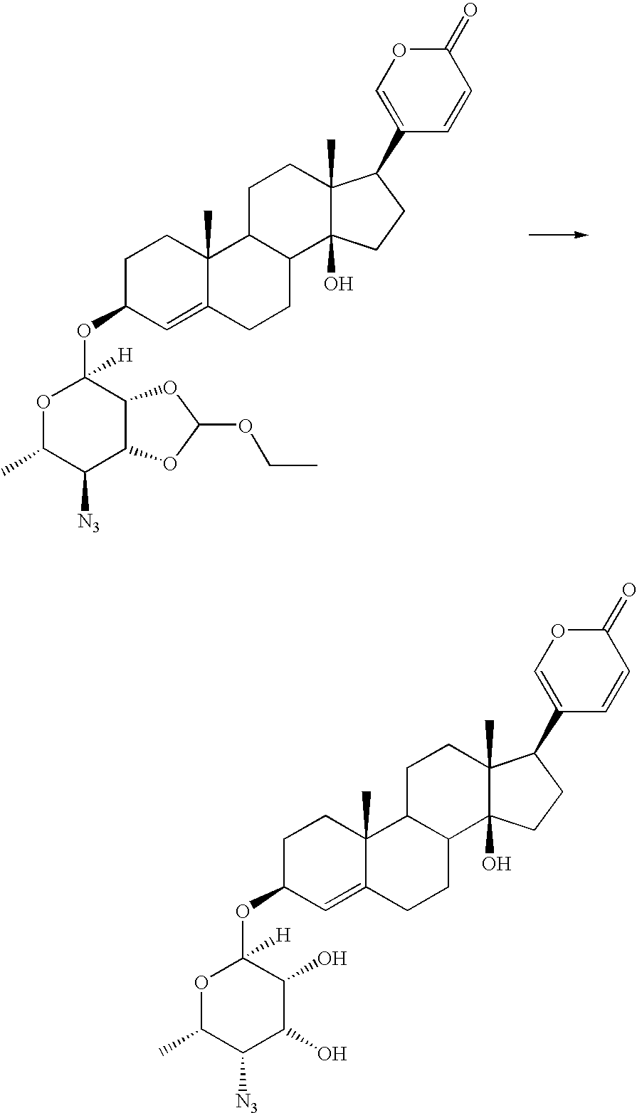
C1(C2C3(C)C(O)(CC2)C2C(CC3)C3(C)C(=CC(OC4([H])OC(C)C([N3])C5C4OC(OCC)O5)CC3)CC2)=COC(=O)C=C1.C1(C2C3(C)C(O)(CC2)C2C(CC3)C3(C)C(=CC(OC4([H])OC(C)C([N3])C(O)C4O)CC3)CC2)=COC(=O)C=C1
